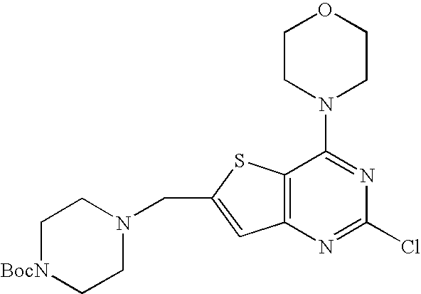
N1(CC2=CC3=C(S2)C(N2CCOCC2)=NC(Cl)=N3)CC[BocN]CC1
